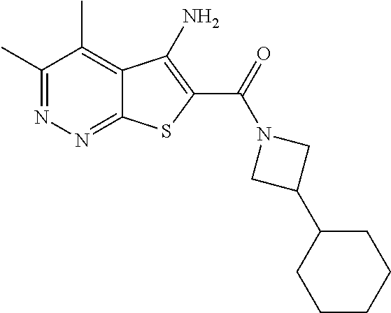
C1(C)=NN=C2C(=C1C)C(N)=C(C(=O)N1CC(C3CCCCC3)C1)S2
